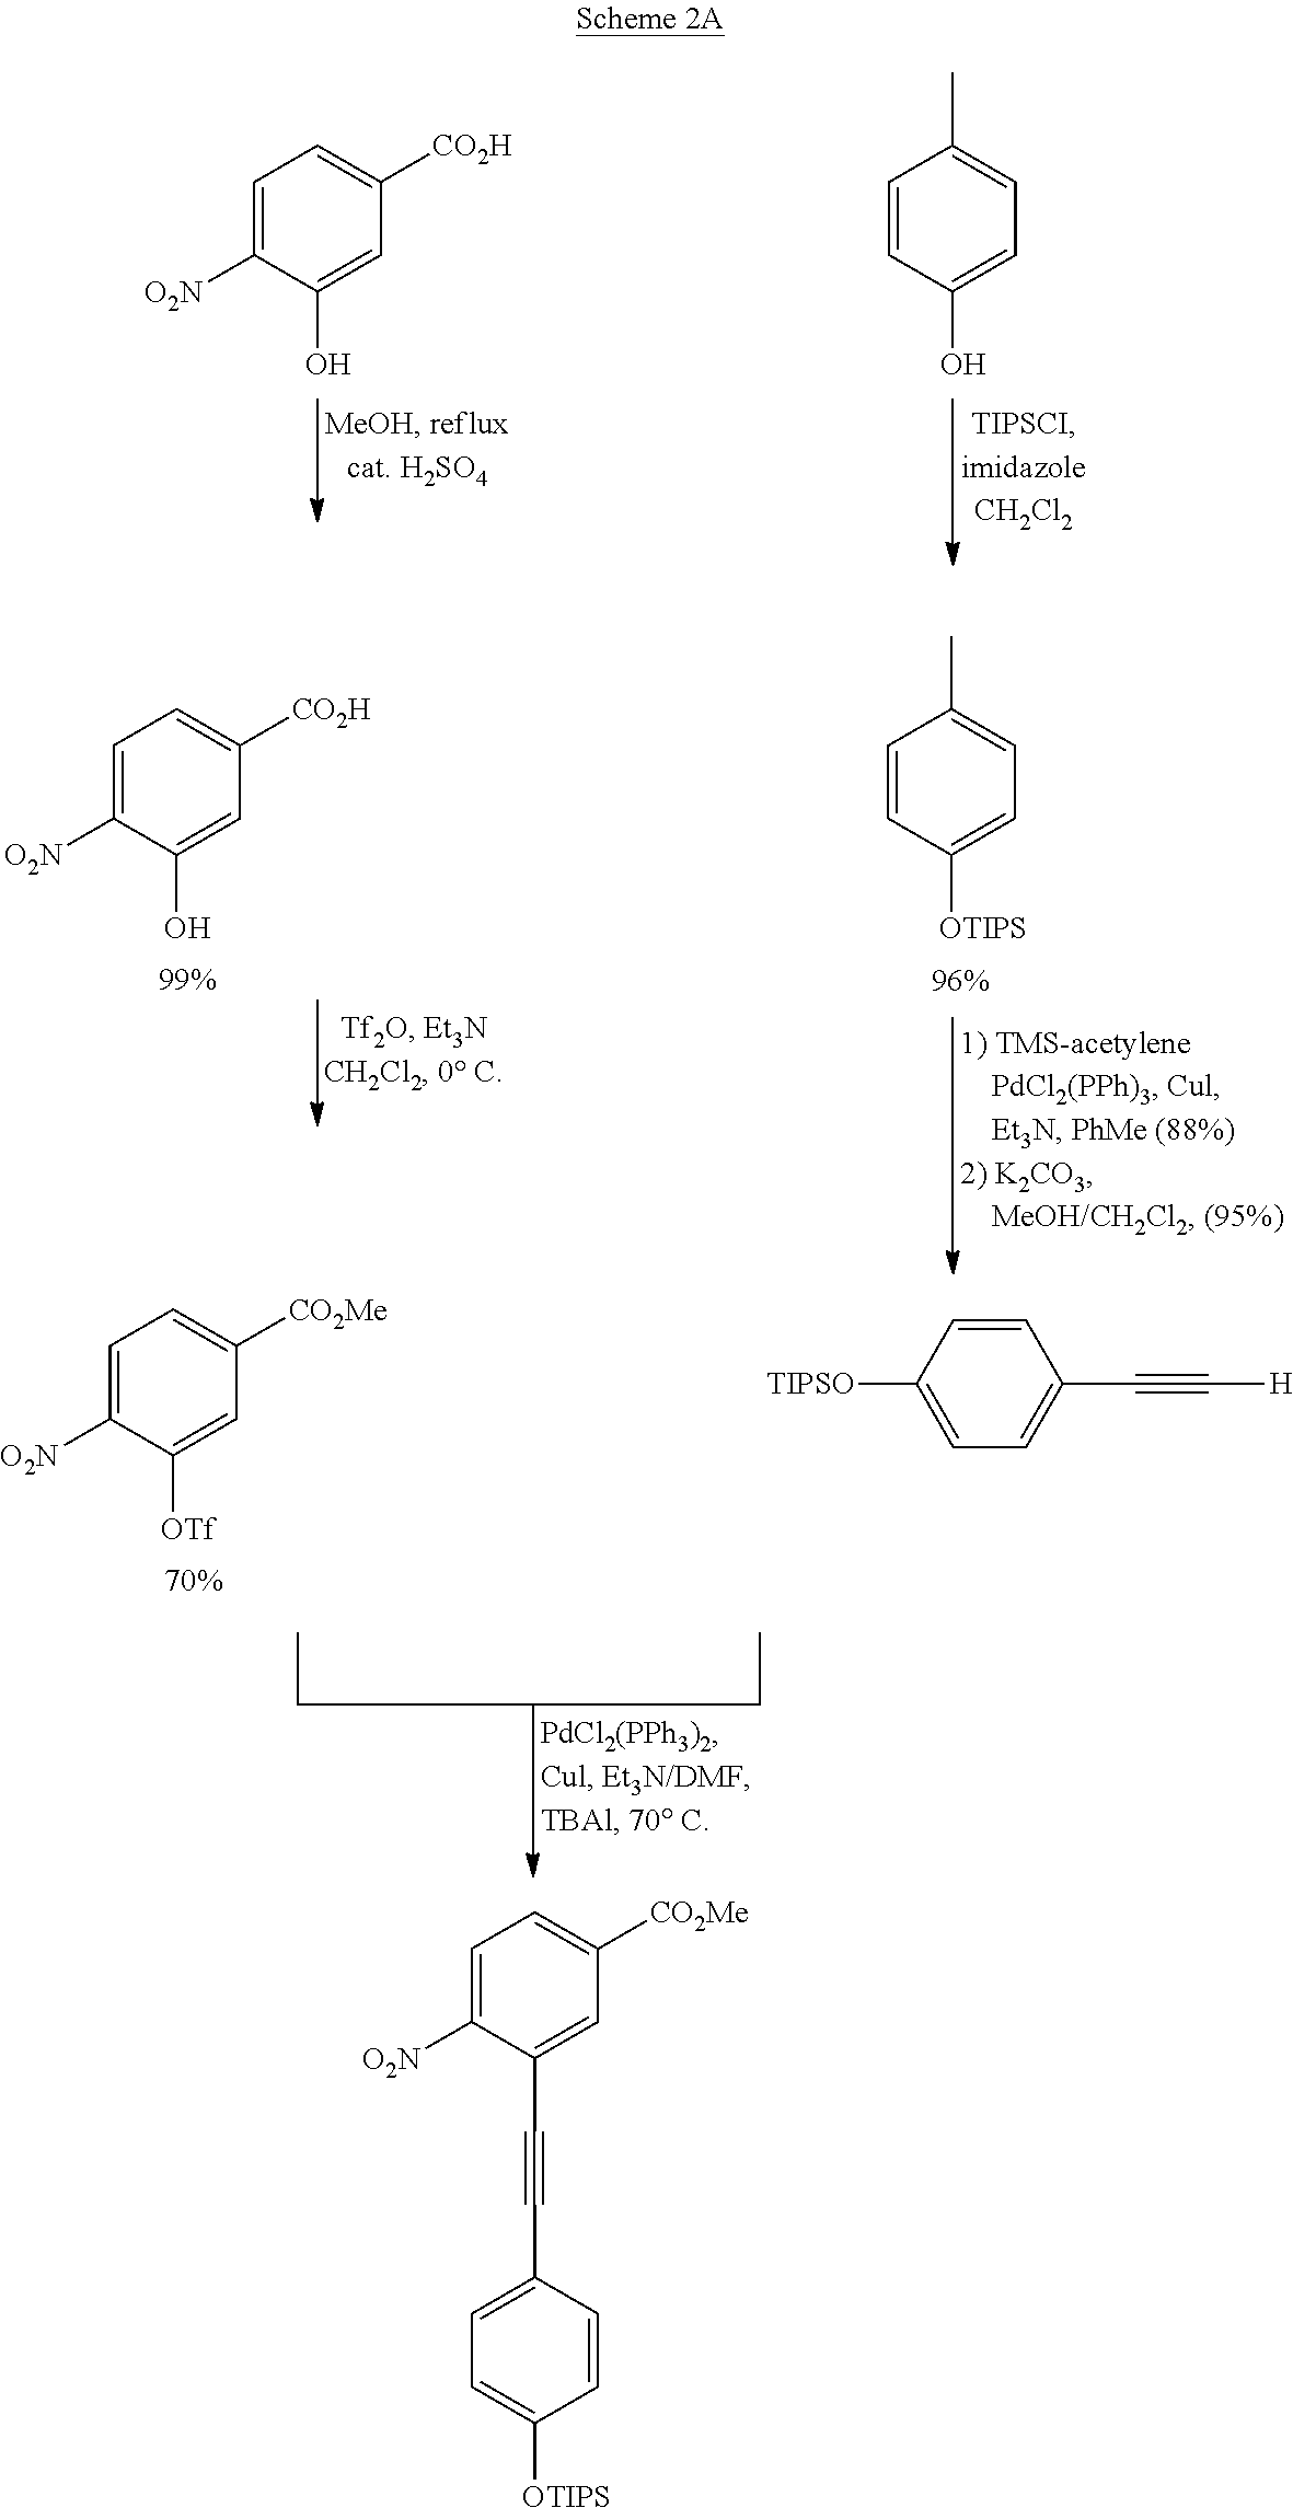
C1=C([O2N])C(O)=CC([CO2H])=C1.C1=CC(O)=CC=C1C.C1=C([O2N])C(O)=CC([CO2H])=C1.C1=CC([OTIPS])=CC=C1C.CCCCC.C1=C([O2N])C([OTf])=CC([CO2Me])=C1.C1=C([TIPSO])C=CC(C#C[H])=C1.C1=C([O2N])C(C#CC2=CC=C([OTIPS])C=C2)=CC([CO2Me])=C1
